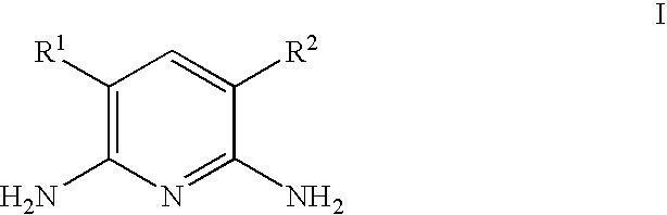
C1([R1])=C(N)N=C(N)C([R2])=C1
